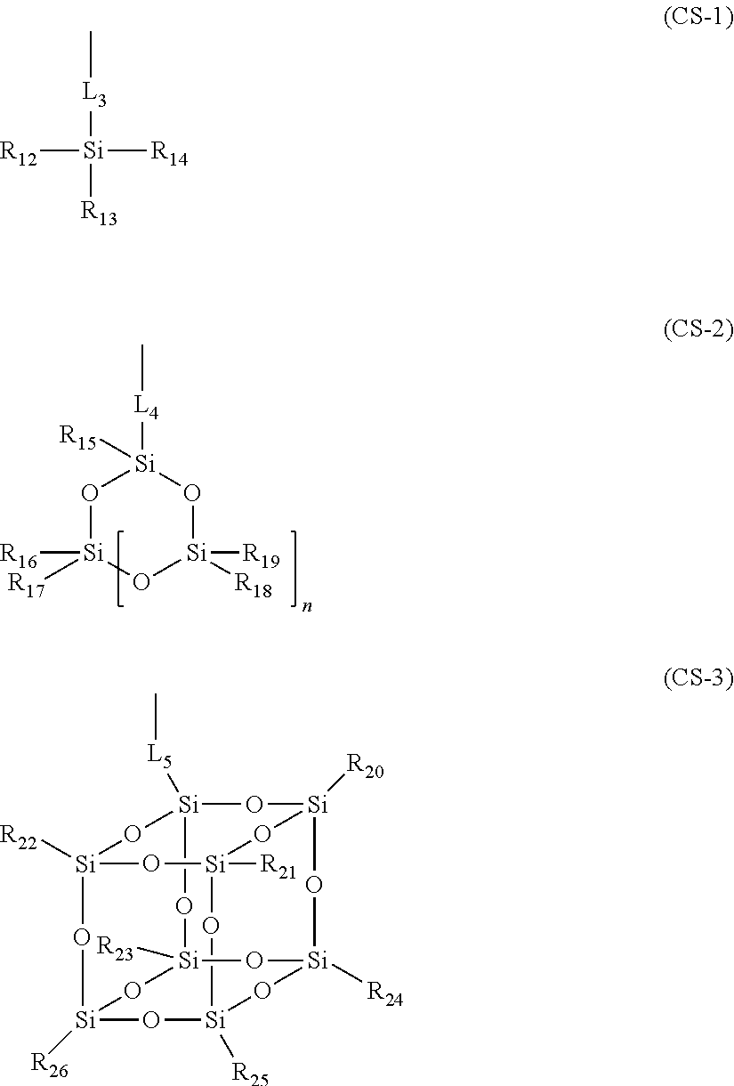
O1[Si]([R16])([R17])O[Si]([R18])([R19])O[Si]1([L4]C)[R15].O1[Si]2([L5]C)O[Si]3([R22])O[Si]4([R26])O[Si]1([R23])O[Si]1([R24])O[Si]([R25])(O[Si]([R21])(O3)O[Si]([R20])(O2)O1)O4.[L3]([Si]([R12])([R13])[R14])C
